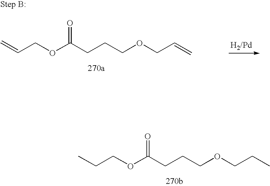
CCCOC(CCCOCCC)=O.C=CCOC(CCCOCC=C)=O
